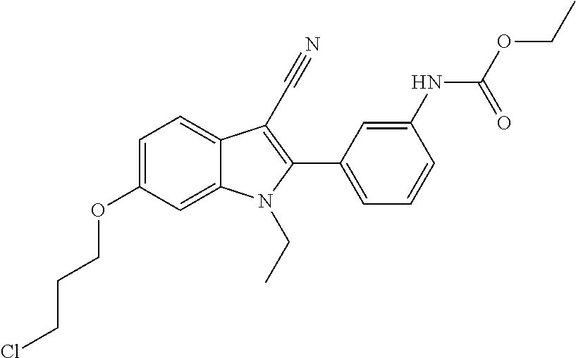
C1=C(OCCCCl)C=C2C(=C1)C(C#N)=C(C1=CC=CC(NC(OCC)=O)=C1)N2CC
